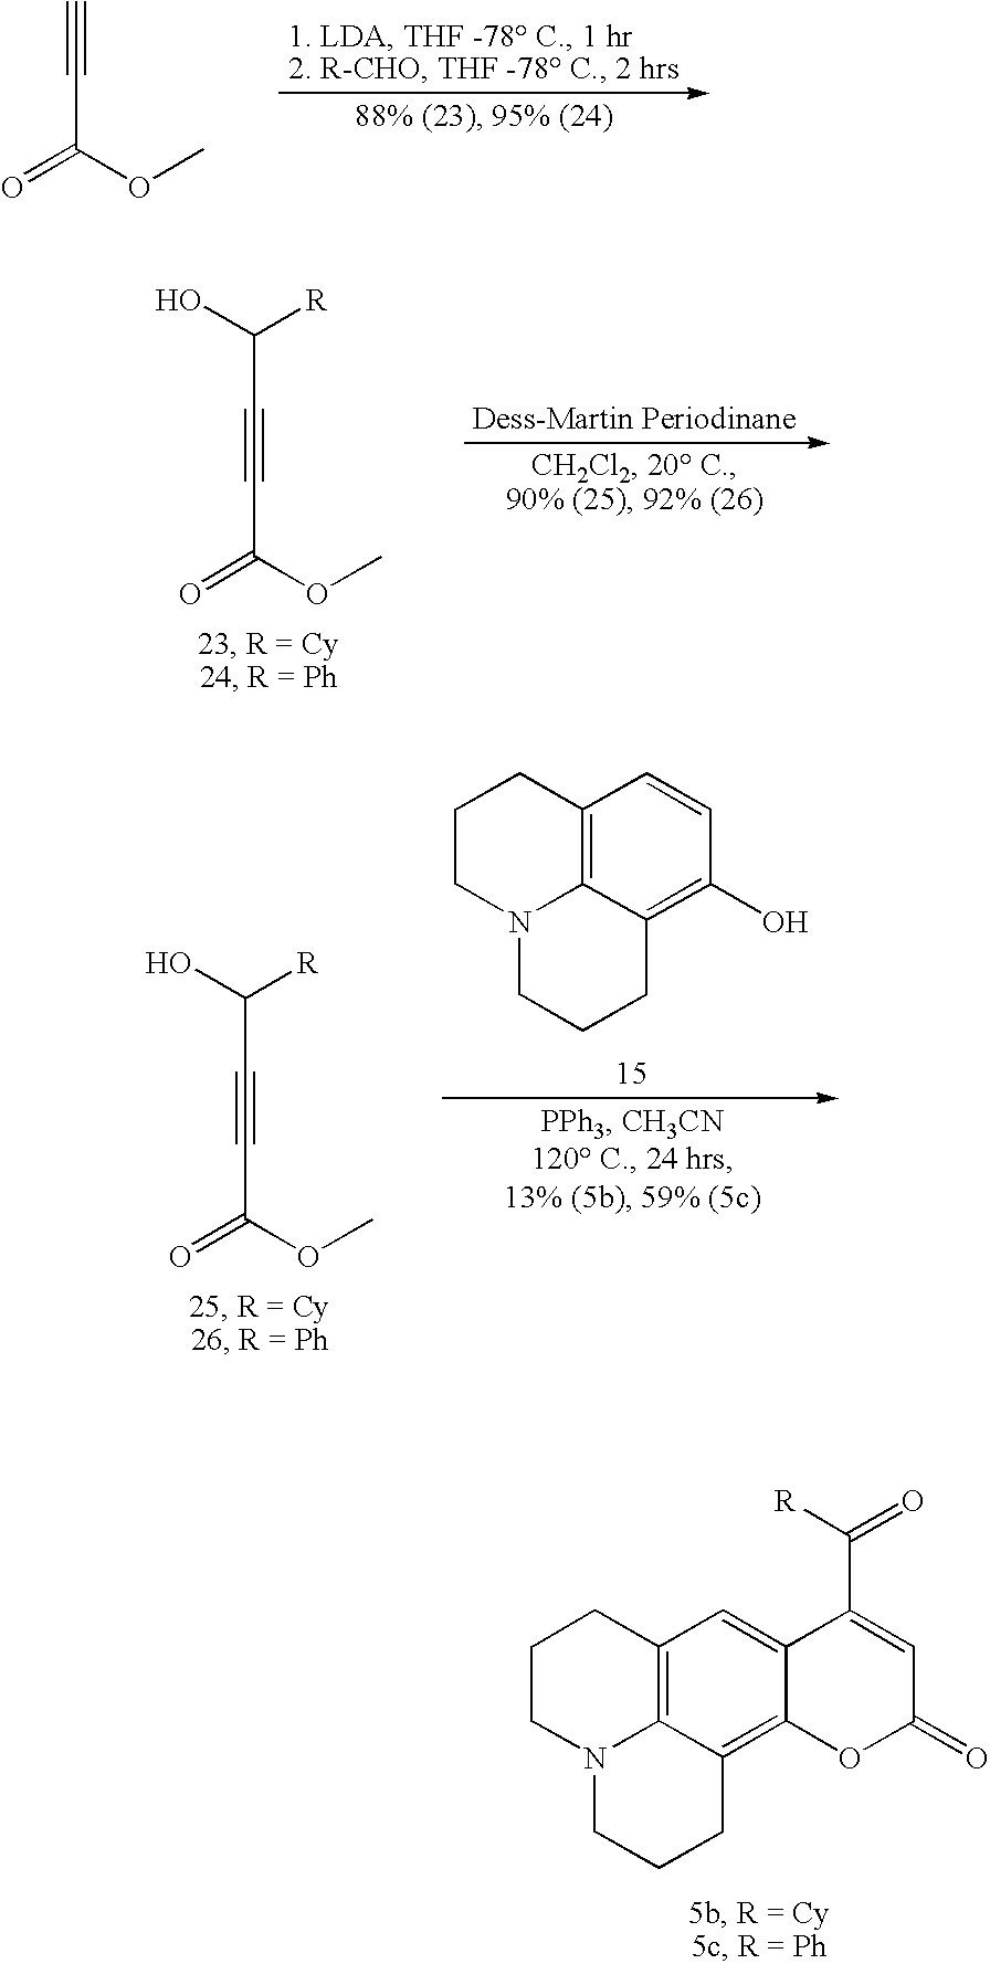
C(C(OC)=O)#C.C(C(OC)=O)#CC([R])O.C12=C3C(=C(O)C=C1)CCCN3CCC2.C(C(OC)=O)#CC([R])O.C12=C3C(=C4C(=C1)C(C([R])=O)=CC(=O)O4)CCCN3CCC2
